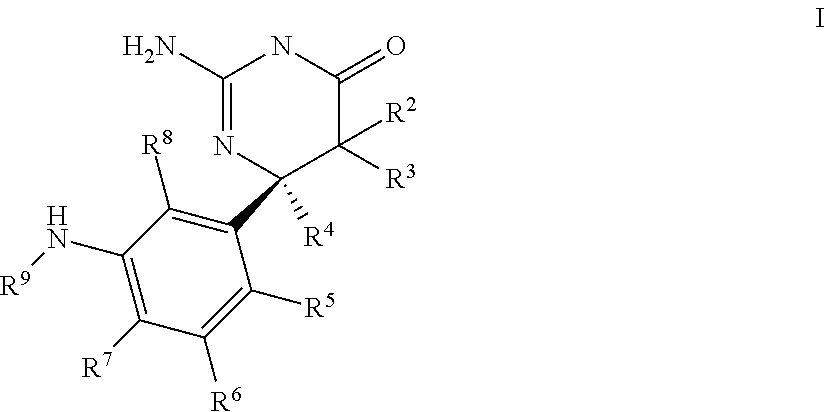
C1(N)=NC(C2=C([R8])C(N[R9])=C([R7])C([R6])=C2[R5])([R4])C([R3])([R2])C(=O)N1
